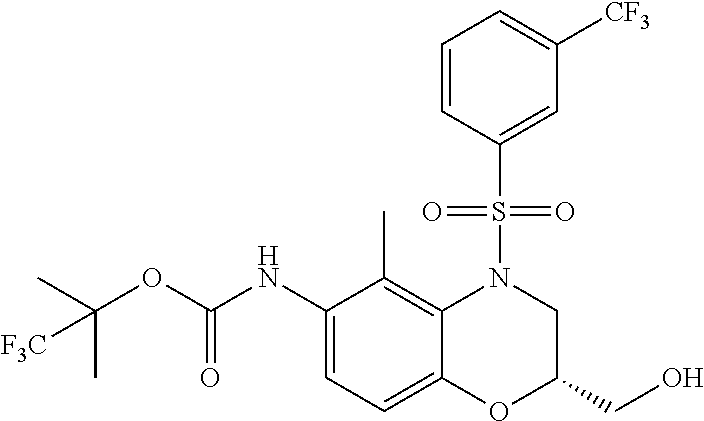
C1=CC(S(N2C3=C(C)C(NC(=O)OC(C)(C)[F3C])=CC=C3OC(CO)C2)(=O)=O)=CC([CF3])=C1
